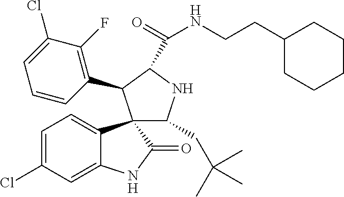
C1=C(Cl)C=C2C(=C1)C1(C(=O)N2)C(CC(C)(C)C)NC(C(=O)NCCC2CCCCC2)C1C1=C(F)C(Cl)=CC=C1
